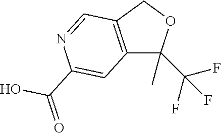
C12=C(COC1(C(F)(F)F)C)C=NC(C(=O)O)=C2
